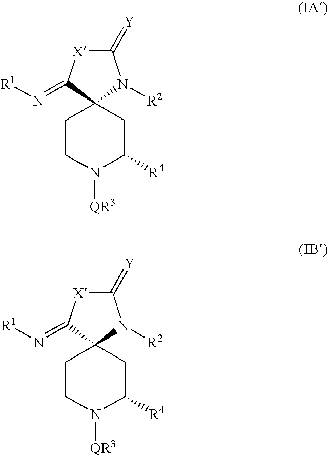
C1CN([QR3])C([R4])CC12N([R2])C(=[Y])[X]C2=N[R1].C1CN([QR3])C([R4])CC12N([R2])C(=[Y])[X]C2=N[R1]
